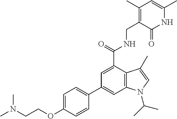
C1=C(C(NCC2=C(C)C=C(C)NC2=O)=O)C2=C(C=C1C1=CC=C(OCCN(C)C)C=C1)N(C(C)C)C=C2C
